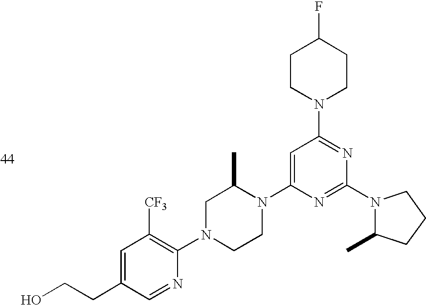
C1=C(CCO)C=NC(N2CCN(C3=CC(N4CCC(F)CC4)=NC(N4C(C)CCC4)=N3)C(C)C2)=C1[CF3]
